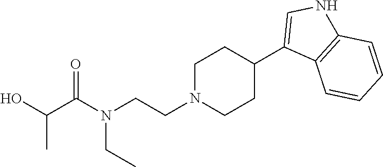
CCN(CCN1CCC(C2=CNC3=C2C=CC=C3)CC1)C(C(O)C)=O
